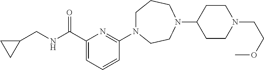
C1N(C2=NC(C(NCC3CC3)=O)=CC=C2)CCN(C2CCN(CCOC)CC2)CC1
